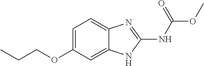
C1=C(OCCC)C=C2C(=C1)N=C(NC(OC)=O)N2
